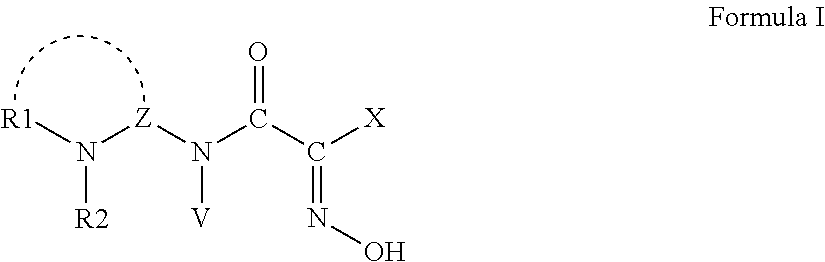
[R1]N([Z]N(C(C([X])=NO)=O)[V])[R2]
